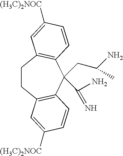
C1CC2=C(C(CC(N)C)(C(N)=N)C3=C1C=C([(H3C)2NOC])C=C3)C=CC([(H3C)2NOC])=C2
